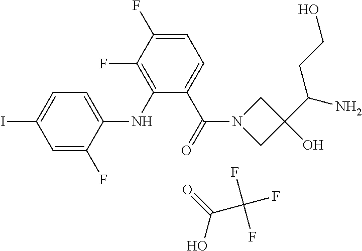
C1=C(F)C(NC2=C(F)C(F)=CC=C2C(N2CC(O)(C(CCO)N)C2)=O)=CC=C1I.OC(C(F)(F)F)=O
